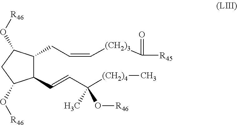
C1(C=CC([(CH2)4]C)(O[R46])C)C(CC=C[(CH2)3]C([R45])=O)C(O[R46])CC1O[R46]
